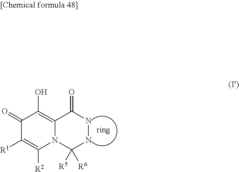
C1(=O)C([R1])=C([R2])N2C(=C1O)C(=O)NNC2([R5])[R6]
